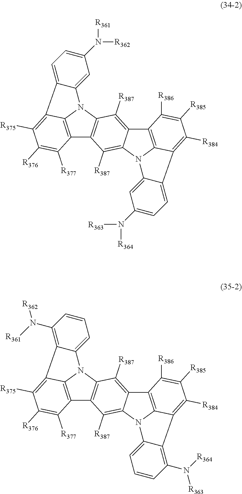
C12=C3N(C4=C1C([R387])=C1C(=C4[R387])C4=C5N1C1=CC=CC(N([R364])[R363])=C1C5=C([R384])C([R385])=C4[R386])C1=CC=CC(N([R361])[R362])=C1C3=C([R375])C([R376])=C2[R377].C12=C3N(C4=C1C([R387])=C1C(=C4[R387])C4=C5N1C1=CC(N([R363])[R364])=CC=C1C5=C([R384])C([R385])=C4[R386])C1=CC(N([R362])[R361])=CC=C1C3=C([R375])C([R376])=C2[R377]
